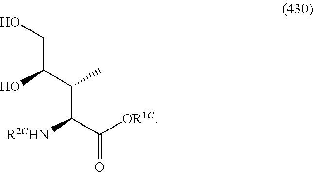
OCC(C(C(C(=O)[OR1C])[R2CHN])C)O
